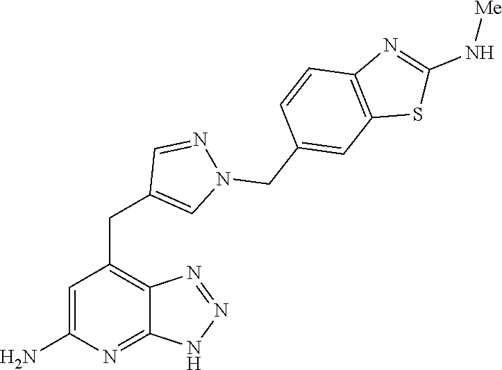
C1=C(N)N=C2C(=C1CC1=CN(CC3=CC4=C(C=C3)N=C(N[Me])S4)N=C1)N=NN2
